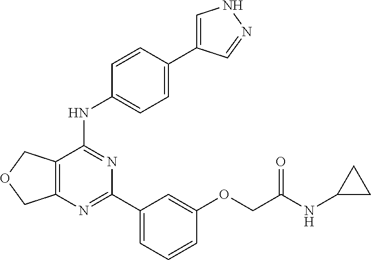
C12=C(C(NC3=CC=C(C4=CNN=C4)C=C3)=NC(C3=CC=CC(OCC(NC4CC4)=O)=C3)=N1)COC2
